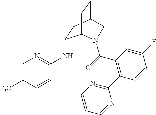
C1(NC2=NC=C([F3C])C=C2)CC2CCC1N(C(=O)C1=C(C3=NC=CC=N3)C=CC(F)=C1)C2
